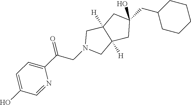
O=C(CN1CC2([H])C([H])(C1)CC(O)(CC1CCCCC1)C2)C1=CC=C(O)C=N1
